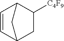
C1([C4F9])C2C=CC(C1)C2
